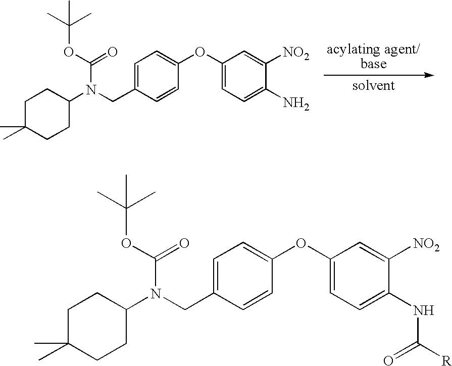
C1=C(CN(C2CCC(C)(C)CC2)C(=O)OC(C)(C)C)C=CC(OC2=CC=C(N)C([NO2])=C2)=C1.C1=C(CN(C2CCC(C)(C)CC2)C(=O)OC(C)(C)C)C=CC(OC2=CC=C(NC([R])=O)C([NO2])=C2)=C1
